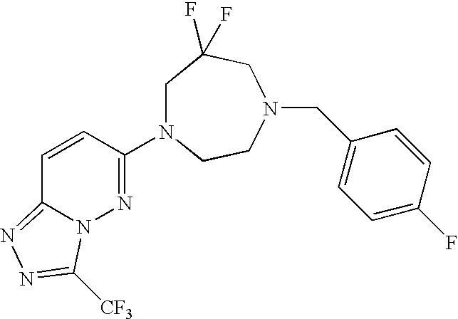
C1(N2CC(F)(F)CN(CC3=CC=C(F)C=C3)CC2)=NN2C(=NN=C2[CF3])C=C1
